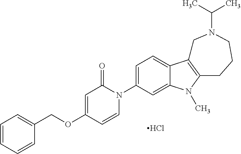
C1=CC=CC(COC2=CC(=O)N(C3=CC=C4C(=C3)N(C)C3=C4CN(C(C)C)CCC3)C=C2)=C1.Cl
